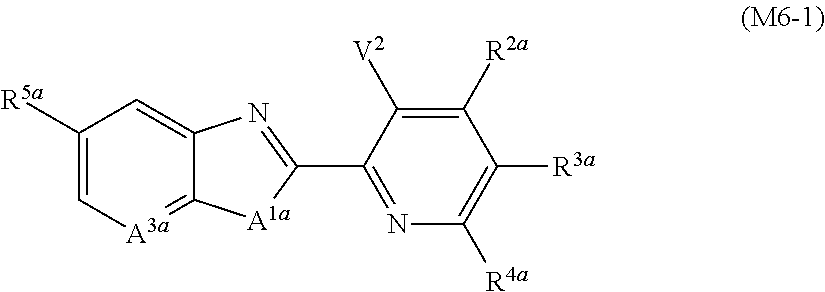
C1=C2C(=[A3a]C=C1[R5a])[A1a]C(C1=NC([R4a])=C([R3a])C([R2a])=C1[V2])=N2
